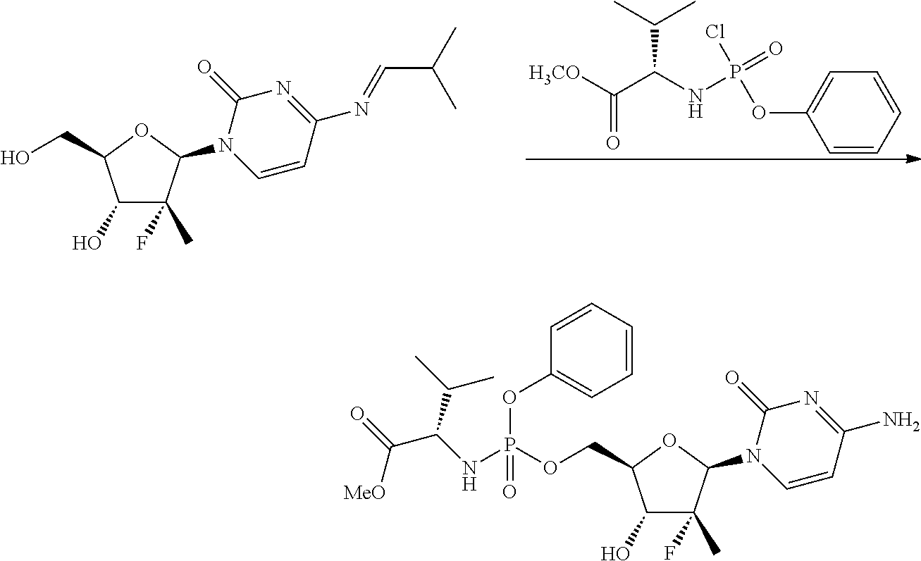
C1=CC=CC=C1OP(Cl)(=O)NC(C([H3CO])=O)C(C)C.C1(O)C(F)(C)C(N2C=CC(N=CC(C)C)=NC2=O)OC1CO.C1(O)C(F)(C)C(N2C=CC(N)=NC2=O)OC1COP(NC(C(=O)[MeO])C(C)C)(OC1=CC=CC=C1)=O
